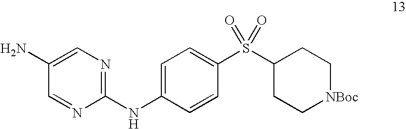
C1(NC2=CC=C(S(C3CC[NBoc]CC3)(=O)=O)C=C2)=NC=C(N)C=N1
